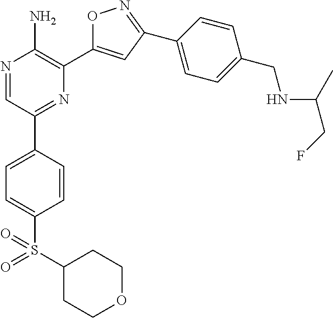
N1=CC(C2=CC=C(S(C3CCOCC3)(=O)=O)C=C2)=NC(C2=CC(C3=CC=C(CNC(C)CF)C=C3)=NO2)=C1N
